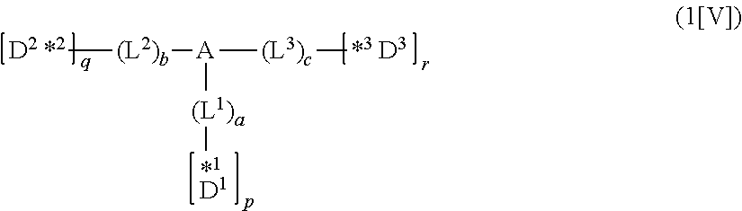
[D2 *2][(L2)b][A]([(L3)c][*3 D3])[(L1)a][*1D1]
